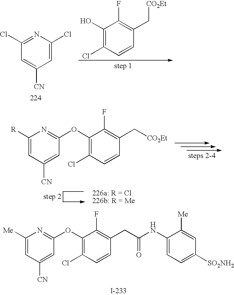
C1=C(Cl)N=C(Cl)C=C1[CN].C1(O)=C(Cl)C=CC(C[CO2Et])=C1F.C1(OC2=NC([R])=CC([CN])=C2)=C(Cl)C=CC(C[CO2Et])=C1F.C1(OC2=NC([Me])=CC([CN])=C2)=C(Cl)C=CC(CC(NC2=CC=C([SO2NH2])C=C2[Me])=O)=C1F
